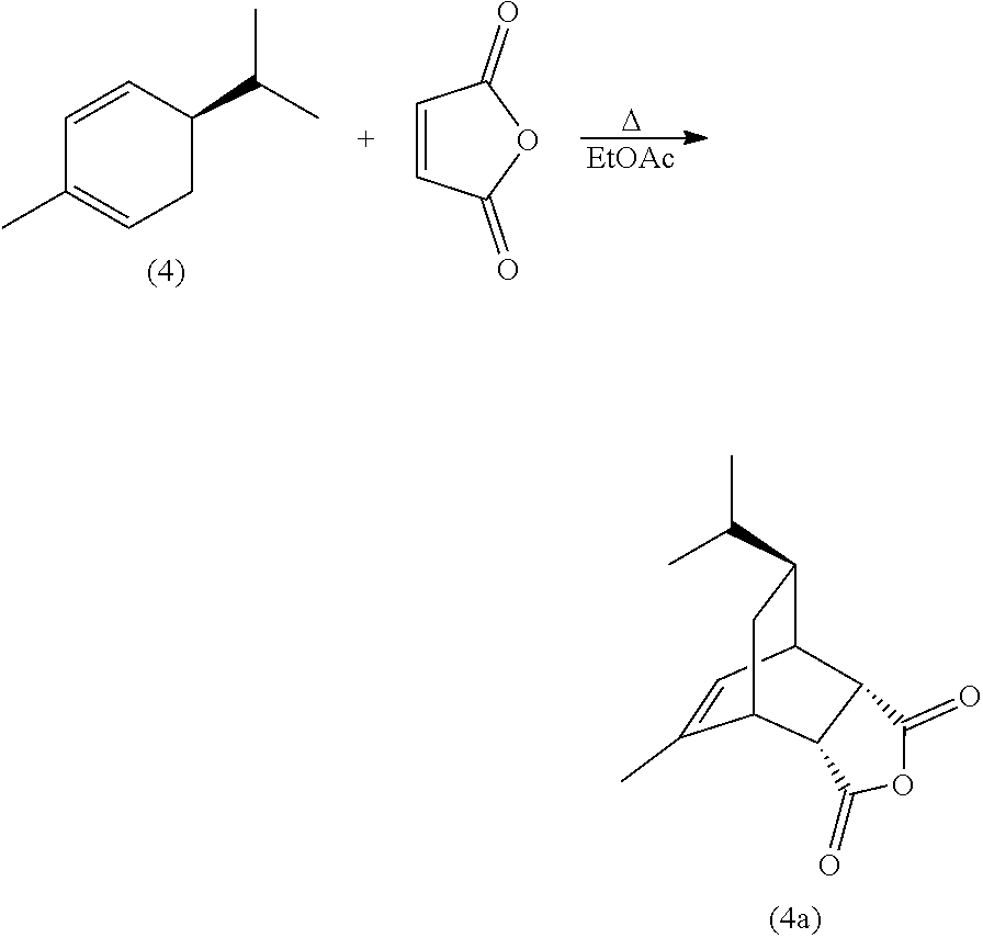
CC(C)C1C2C=C(C)C(C1)C1C2C(=O)OC1=O.C1=CC(C(C)C)CC=C1C.[D].[EtOAc].C1=CC(=O)OC1=O
